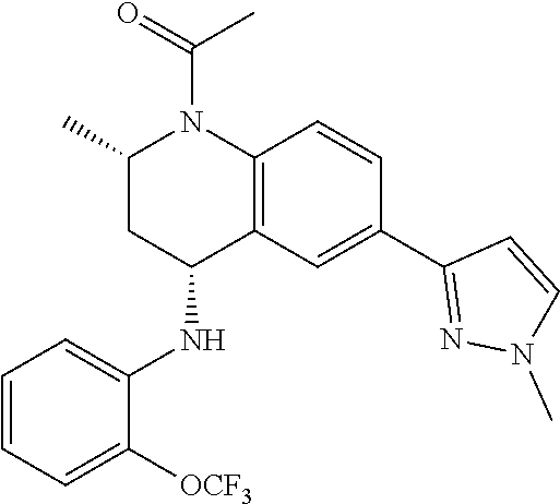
C12=C(C=C(C3=NN(C)C=C3)C=C1)C(NC1=CC=CC=C1[OCF3])CC(C)N2C(=O)C
